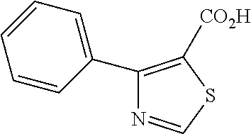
C1=CC=CC(C2=C([CO2H])SC=N2)=C1
